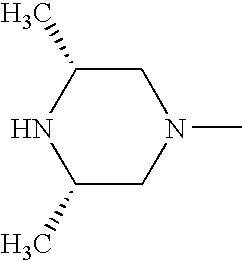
N1C(C)CN(C)CC1C
